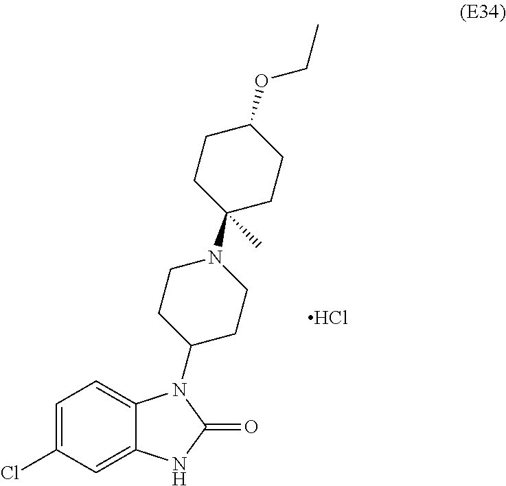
C1=C(Cl)C=C2C(=C1)N(C1CCN(C3(C)CCC(OCC)CC3)CC1)C(=O)N2.Cl
